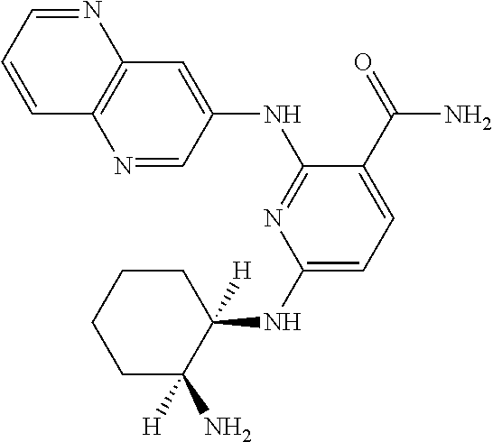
N1=CC(NC2=NC(NC3([H])CCCCC3(N)[H])=CC=C2C(=O)N)=CC2=C1C=CC=N2
